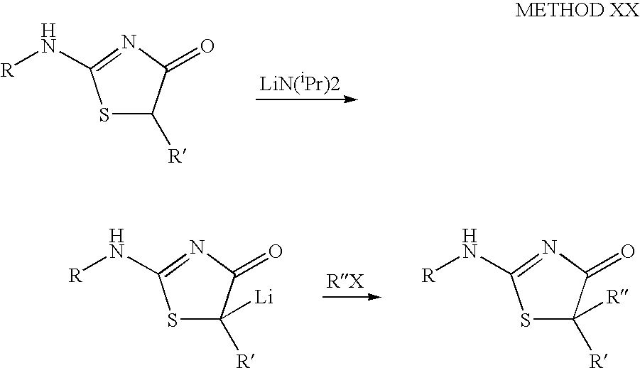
S1C([R])C(=O)N=C1N[R].S1C([R])([Li])C(=O)N=C1N[R].S1C([R])([R])C(=O)N=C1N[R]
